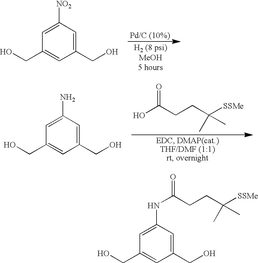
C1=C([NO2])C=C(CO)C=C1CO.OC(CCC([SSMe])(C)C)=O.C1=C(N)C=C(CO)C=C1CO.C1=C(NC(CCC([SSMe])(C)C)=O)C=C(CO)C=C1CO
